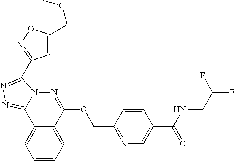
C1=CC=C2C(=C1)C1=NN=C(C3=NOC(COC)=C3)N1N=C2OCC1=NC=C(C(NCC(F)F)=O)C=C1
